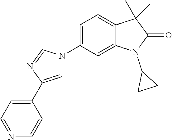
C1=C(C2=CC=NC=C2)N=CN1C1=CC=C2C(=C1)N(C1CC1)C(=O)C2(C)C
